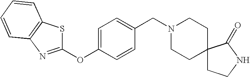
C1(OC2=CC=C(CN3CCC4(CC3)CCNC4=O)C=C2)=NC2=C(S1)C=CC=C2
